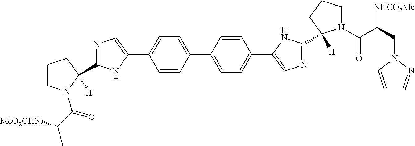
N1=C(C2([H])N(C(C(C)[MeO2CHN])=O)CCC2)NC(C2=CC=C(C3=CC=C(C4=CN=C(C5([H])N(C(C([NHCO2Me])CN6C=CC=N6)=O)CCC5)N4)C=C3)C=C2)=C1
